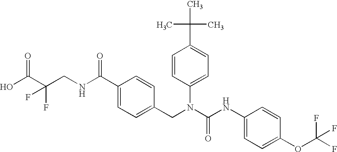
OC(C(CNC(C1=CC=C(CN(C(NC2=CC=C(OC(F)(F)F)C=C2)=O)C2=CC=C(C(C)(C)C)C=C2)C=C1)=O)(F)F)=O
